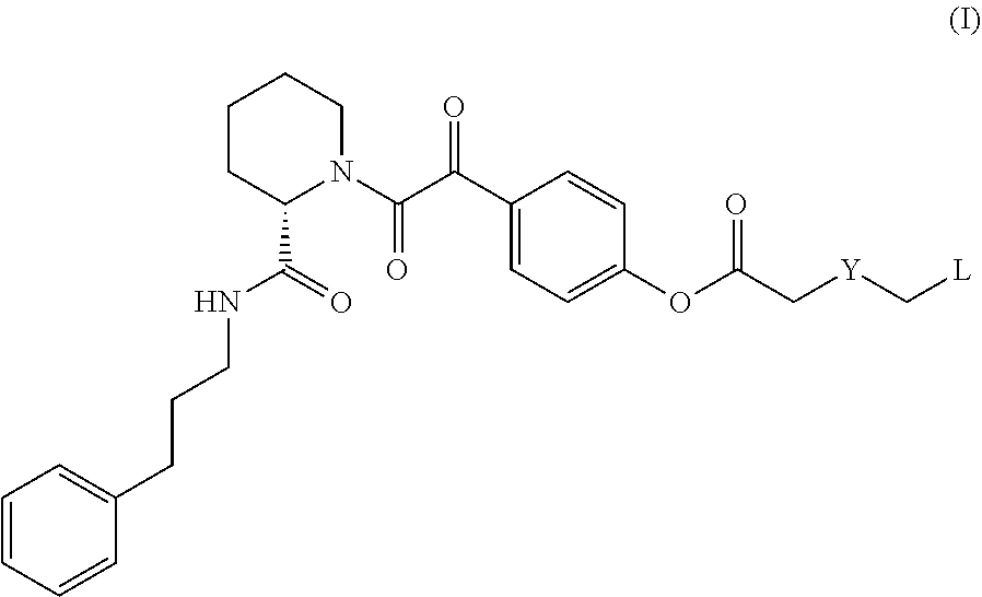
C1=CC=CC(CCCNC(C2N(C(C(=O)C3=CC=C(OC(C[Y]C[L])=O)C=C3)=O)CCCC2)=O)=C1
